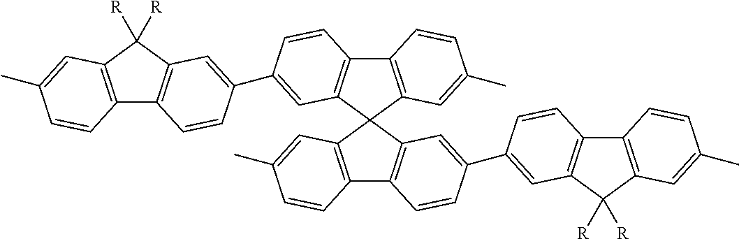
C12=C(C([R])([R])C3=C1C=CC(C1=CC4=C(C5=C(C=C(C)C=C5)C45C4=C(C6=C5C=C(C)C=C6)C=CC(C5=CC6=C(C7=C(C6([R])[R])C=C(C)C=C7)C=C5)=C4)C=C1)=C3)C=C(C)C=C2
